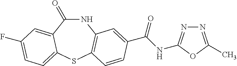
N1C(=O)C2=CC(F)=CC=C2SC2=C1C=C(C(NC1=NN=C(C)O1)=O)C=C2
